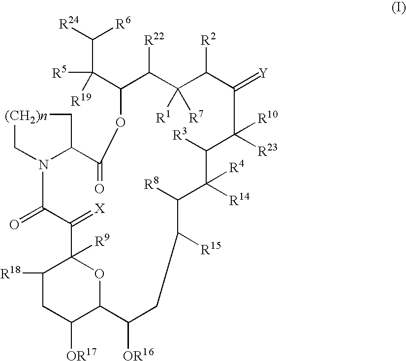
C1([OR17])C2OC([R9])(C([R18])C1)C(=[X])C(=O)N1C(C[(CH2)n]C1)C(=O)OC(C([R5])([R19])C([R6])[R24])C([R22])C([R1])([R7])C([R2])C(=[Y])C([R10])([R23])C([R3])C([R4])([R14])C([R8])C([R15])CC2[OR16]
